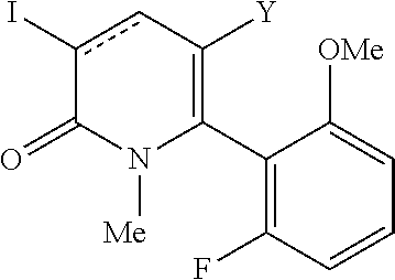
C1(C2=C([Y])cc(I)C(=O)N2[Me])=C(F)C=CC=C1[OMe]
